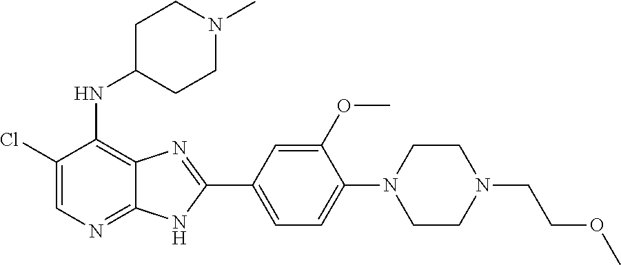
ClC1=CN=C2C(=C1NC1CCN(C)CC1)N=C(C1=CC=C(N3CCN(CCOC)CC3)C(OC)=C1)N2
